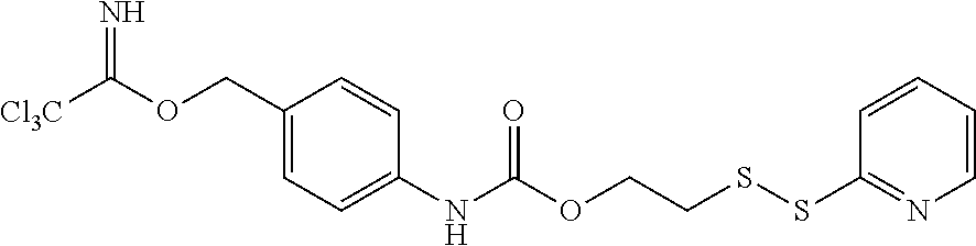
[Cl3C]C(OCC1=CC=C(NC(OCCSSC2=NC=CC=C2)=O)C=C1)=N
